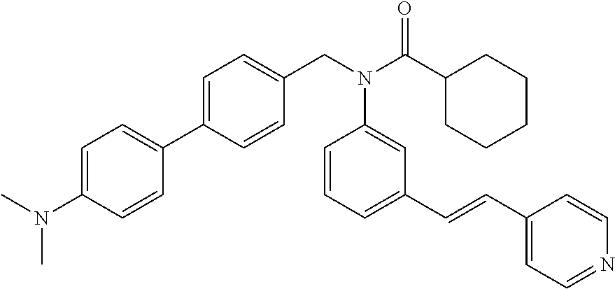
C1(C2=CC=C(CN(C(C3CCCCC3)=O)C3=CC(C=CC4=CC=NC=C4)=CC=C3)C=C2)=CC=C(N(C)C)C=C1
